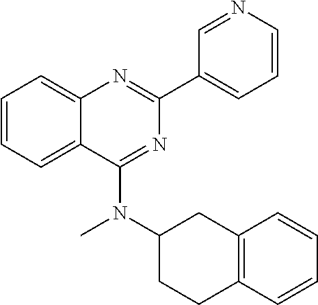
C1=CC=C2C(=C1)N=C(C1=CC=CN=C1)N=C2N(C1CC2=C(C=CC=C2)CC1)C
